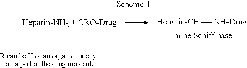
[Heparin-CH]=[NH-Drug]
